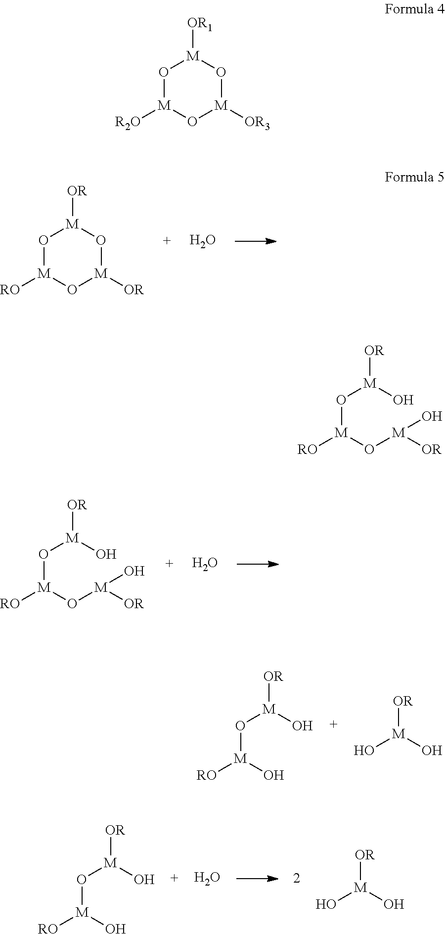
O([M](O[M]([OR])O)[RO])[M](O)[OR].O.O([M](O)[RO])[M](O)[OR].O[M](O)[OR].O([M](O)[RO])[M](O)[OR].O.O[M](O)[OR].O1[M]([RO])O[M]([OR])O[M]1[OR].O.O1[M]([R2O])O[M]([OR3])O[M]1[OR1].O([M](O[M]([OR])O)[RO])[M](O)[OR]
